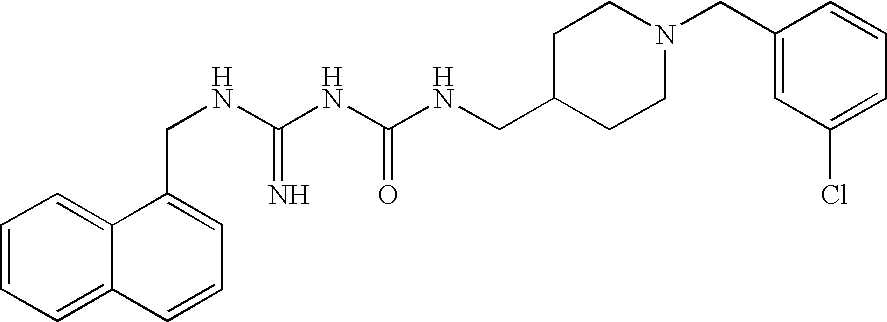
C1=CC=C2C(=C1)C(CNC(NC(NCC1CCN(CC3=CC(Cl)=CC=C3)CC1)=O)=N)=CC=C2
